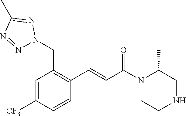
N1(C(C=CC2=C(CN3N=NC(C)=N3)C=C([CF3])C=C2)=O)CCNCC1C
